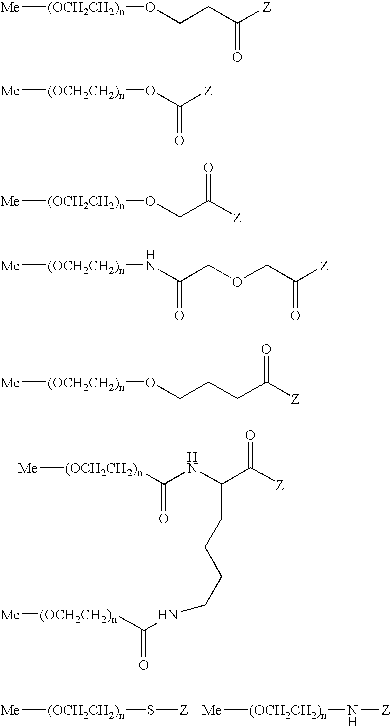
[Me][(OCH2CH2)n]S[Z].[Me][(OCH2CH2)n]N[Z].[Me][(OCH2CH2)n]OCCC([Z])=O.[Me][(OCH2CH2)n]OC([Z])=O.[Me][(OCH2CH2)n]OCC([Z])=O.[Me][(OCH2CH2)n]NC(COCC([Z])=O)=O.[Me][(OCH2CH2)n]OCCCC([Z])=O.[Me][(OCH2CH2)n]C(NC(C([Z])=O)CCCCNC([(OCH2CH2)n][Me])=O)=O
